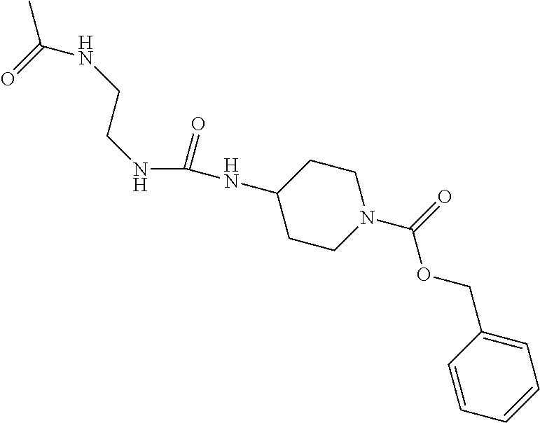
CC(=O)NCCNC(=O)NC1CCN(C(OCC2=CC=CC=C2)=O)CC1
